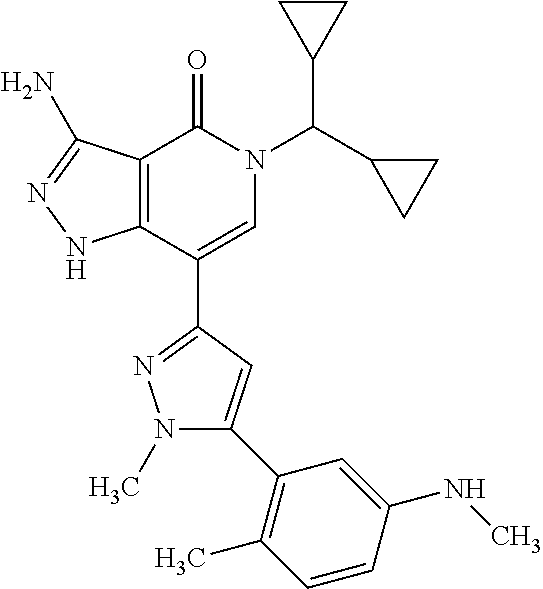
C12=C(C(C3=NN(C)C(C4=C(C)C=CC(NC)=C4)=C3)=CN(C(C3CC3)C3CC3)C1=O)NN=C2N
